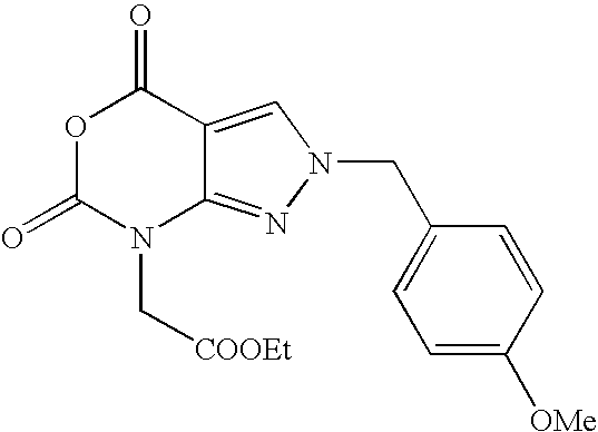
O1C(=O)N(C[COOEt])C2=NN(CC3=CC=C([OMe])C=C3)C=C2C1=O
